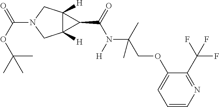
C(N1CC2([H])C([H])(C1)C2C(=O)N(C(C)(COC1=CC=CN=C1C(F)(F)F)C)[H])(=O)OC(C)(C)C
